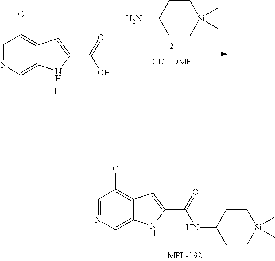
C1(Cl)=C2C=C(C(=O)O)NC2=CN=C1.NC1CC[Si](C)(C)CC1.N(C1CC[Si](C)(C)CC1)C(C1=CC2=C(Cl)C=NC=C2N1)=O
